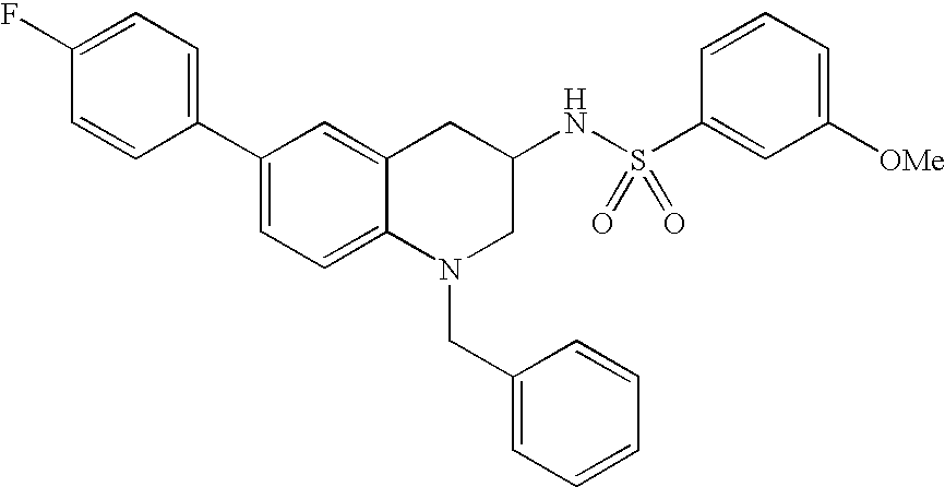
C1(C2=CC=C(F)C=C2)=CC=C2C(=C1)CC(NS(C1=CC([OMe])=CC=C1)(=O)=O)CN2CC1=CC=CC=C1
